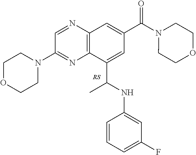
N1=CC(N2CCOCC2)=NC2=C1C=C(C(=O)N1CCOCC1)C=C2C(NC1=CC(F)=CC=C1)C
